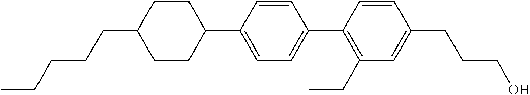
C1CC(CCCCC)CCC1C1=CC=C(C2=C(CC)C=C(CCCO)C=C2)C=C1
